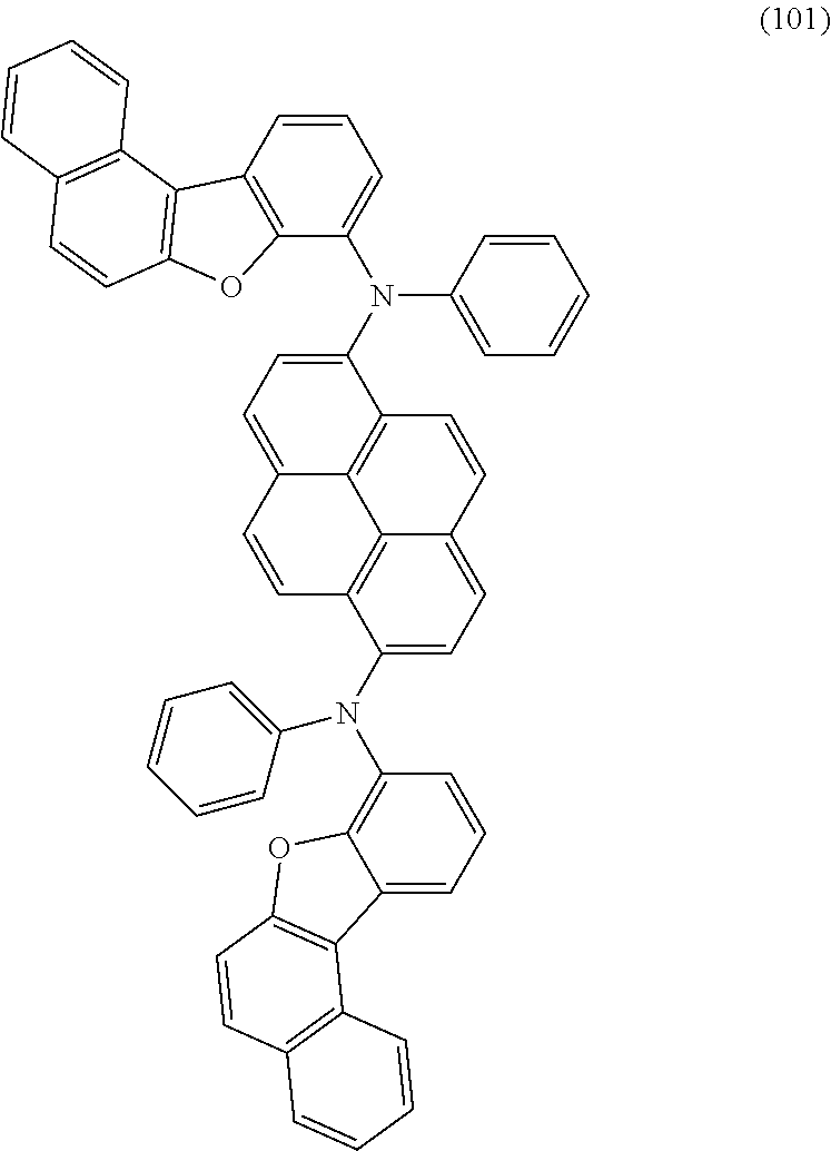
C1(N(C2=C3C(=CC=C2)C2=C(O3)C=CC3=C2C=CC=C3)C2=CC=CC=C2)=CC=C2C3=C1C=CC1=CC=C(N(C4=CC=CC=C4)C4=CC=CC5=C4OC4=C5C5=C(C=C4)C=CC=C5)C(=C31)C=C2
